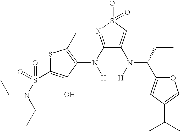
C1(N([H])C2=C(C)SC(S(=O)(=O)N(CC)CC)=C2O)=NS(=O)(=O)C=C1N([H])C(CC)C1=CC(C(C)C)=CO1
